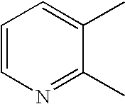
N1=C(C)C(C)=CC=C1
